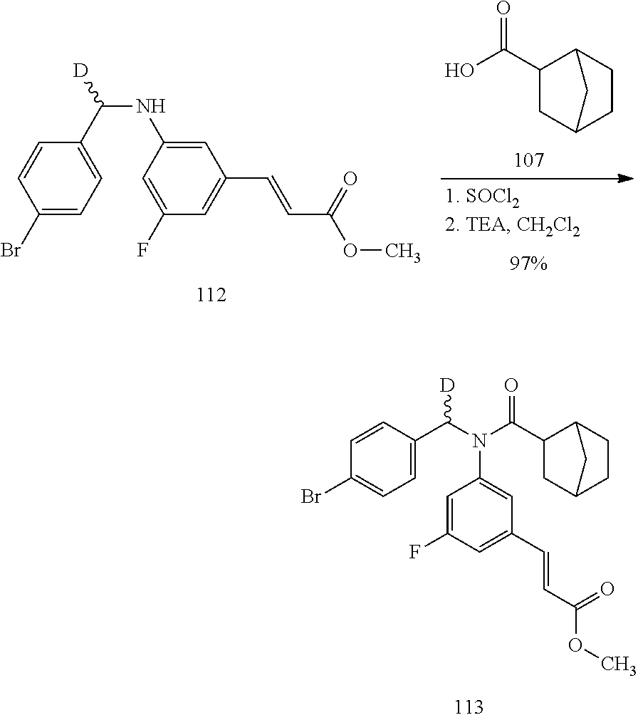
C1(Br)=CC=C(C(NC2=CC(C=CC(=O)OC)=CC(F)=C2)[D])C=C1.C1C2CCC(C1C(O)=O)C2.C1=C(C(N(C(=O)C2CC3CCC2C3)C2=CC(C=CC(=O)OC)=CC(F)=C2)[D])C=CC(Br)=C1
